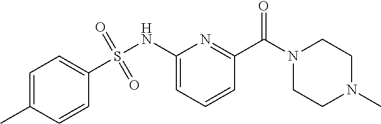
C1=C(C)C=CC(S(NC2=CC=CC(C(N3CCN(C)CC3)=O)=N2)(=O)=O)=C1
